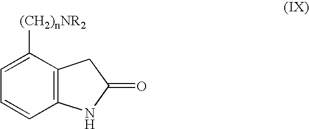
C12=C(C([(CH2)nNR2])=CC=C1)CC(=O)N2
